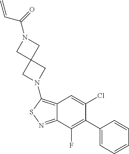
C12=C(N3CC4(C3)CN(C(=O)C=C)C4)SN=C1C(F)=C(C1=CC=CC=C1)C(Cl)=C2
